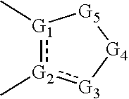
[G1]1(C):[G2](C):[G3][G4][G5]1
